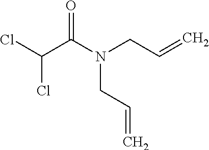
ClC(C(N(CC=C)CC=C)=O)Cl
